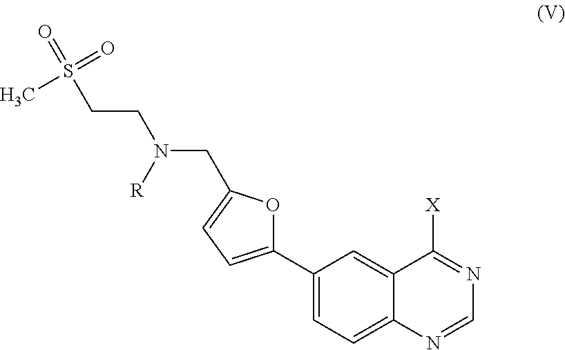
C1(C2=CC=C(CN(CCS(=O)(C)=O)[R])O2)=CC=C2C(=C1)C([X])=NC=N2
